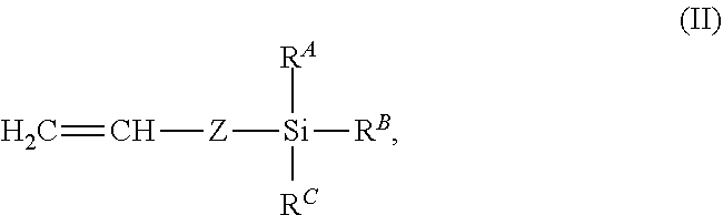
C=C[Z][Si]([RA])([RC])[RB]
